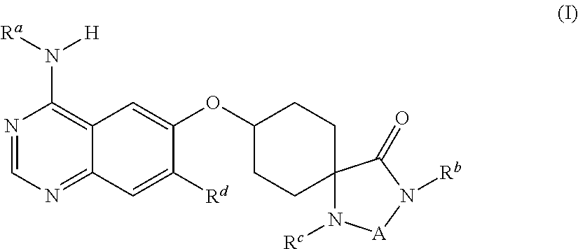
N1=CN=C2C(=C1N([Ra])[H])C=C(OC1CCC3(CC1)N([Rc])[A]N([Rb])C3=O)C([Rd])=C2
